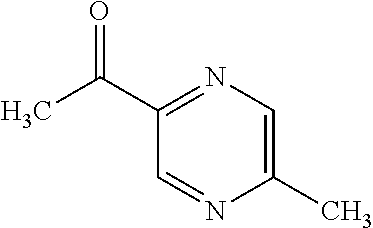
C1(C)=CN=C(C(C)=O)C=N1
